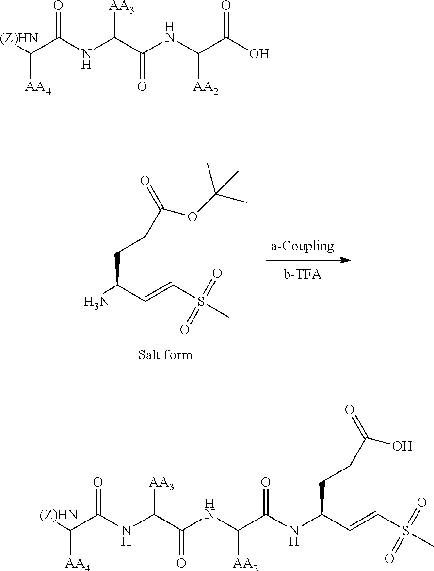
N(C(C(NC(C([(Z)HN])[AA4])=O)[AA3])=O)C(C(O)=O)[AA2].C(=CC(CCC(=O)OC(C)(C)C)N)S(C)(=O)=O.N(C(C(NC(C([(Z)HN])[AA4])=O)[AA3])=O)C(C(=O)NC(C=CS(C)(=O)=O)CCC(=O)O)[AA2]
